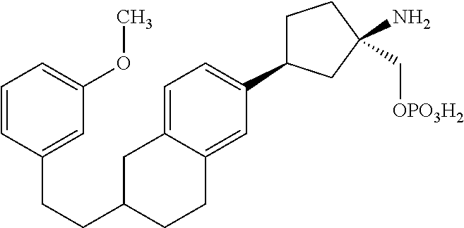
C1C(CCC2=CC(OC)=CC=C2)CCC2=CC(C3CCC(C[OPO3H2])(N)C3)=CC=C12
